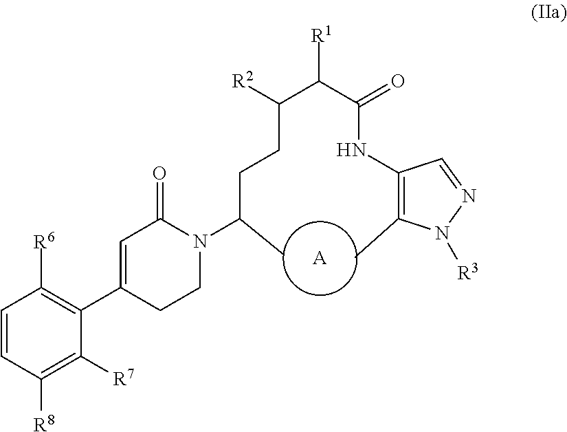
[A].C(C(C(=O)NC1=C(C)N([R3])N=C1)[R1])([R2])CCC(N1C(=O)C=C(C2=C([R6])C=CC([R8])=C2[R7])CC1)C
